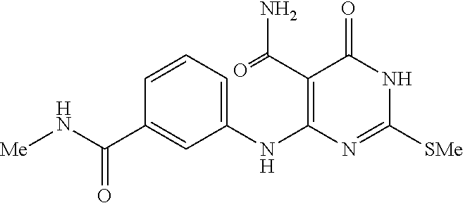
C1=CC=C(NC2=C(C(=O)N)C(=O)NC([SMe])=N2)C=C1C(N[Me])=O
